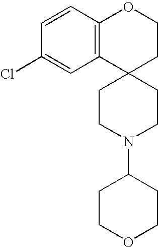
C12(CCN(C3CCOCC3)CC1)CCOC1=C2C=C(Cl)C=C1
